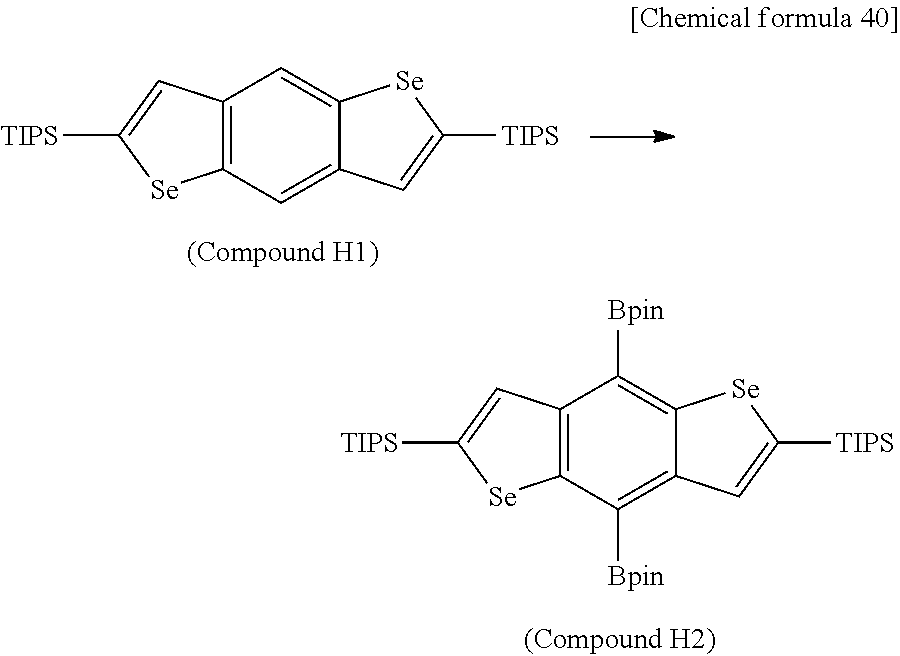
C12=C(C=C3C(=C1)[Se]C([TIPS])=C3)[Se]C([TIPS])=C2.C12=C(C([Bpin])=C3C(=C1[Bpin])[Se]C([TIPS])=C3)[Se]C([TIPS])=C2
